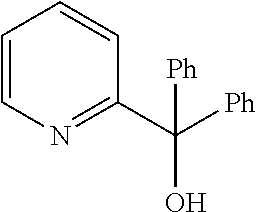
C1=CN=C(C([Ph])(O)[Ph])C=C1
